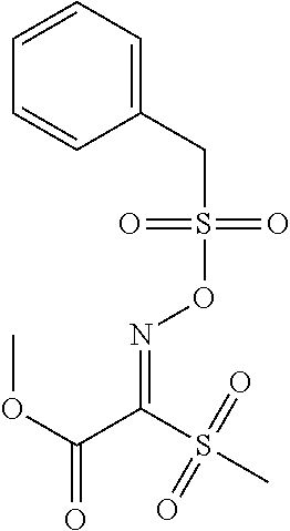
C1=CC=C(CS(ON=C(C(OC)=O)S(C)(=O)=O)(=O)=O)C=C1
